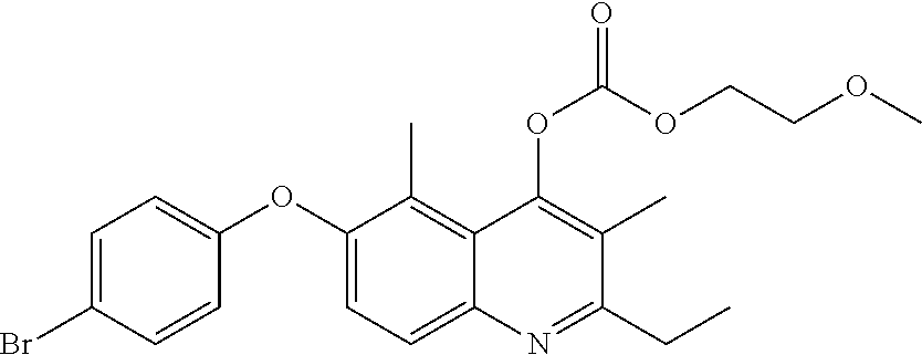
C1=C(Br)C=CC(OC2=CC=C3C(=C2C)C(OC(OCCOC)=O)=C(C)C(CC)=N3)=C1
